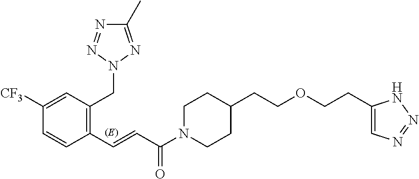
C1=CC(C=CC(=O)N2CCC(CCOCCC3=CN=NN3)CC2)=C(CN2N=C(C)N=N2)C=C1[CF3]
